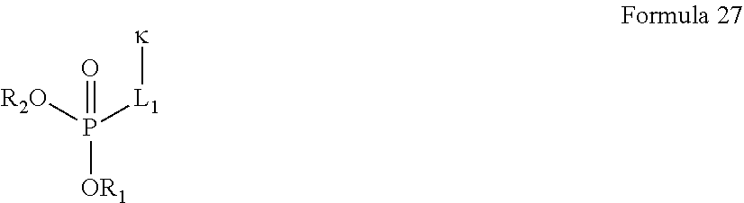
[L1](P([OR1])(=O)[R2O])[k]
